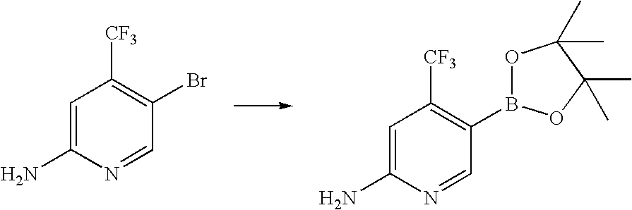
C1=C(N)N=CC(Br)=C1[CF3].C1=C(N)N=CC(B2OC(C)(C)C(C)(C)O2)=C1[CF3]
